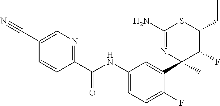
C1(C(NC2=CC=C(F)C(C3(C)C(F)C(CC)SC(N)=N3)=C2)=O)=NC=C(C#N)C=C1
